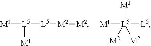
[M1][L5]([M1])[L5][M2][M2].[M1][L5]([L5])([M1])([M2])[M2]
